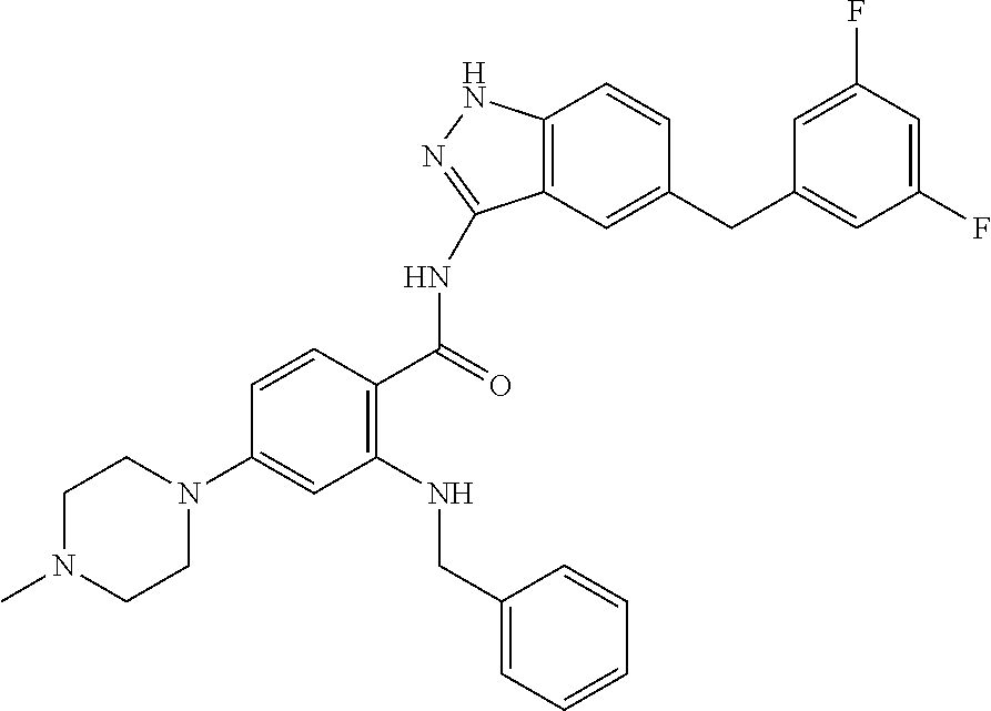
C1N(C2=CC(NCC3=CC=CC=C3)=C(C(=O)NC3=NNC4=C3C=C(CC3=CC(F)=CC(F)=C3)C=C4)C=C2)CCN(C)C1
